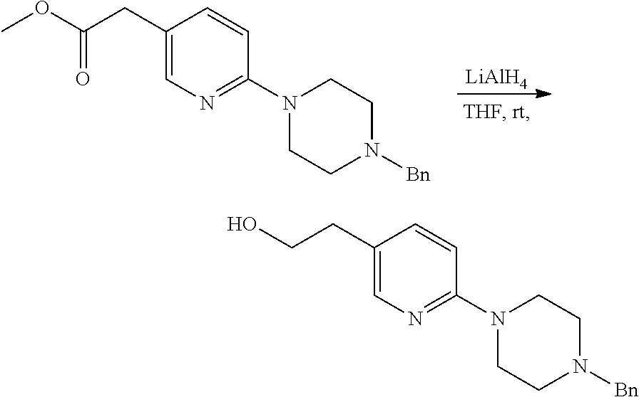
[LiAlH4].C1(CC(OC)=O)=CN=C(N2CCN([Bn])CC2)C=C1.C1(CCO)=CN=C(N2CCN([Bn])CC2)C=C1
